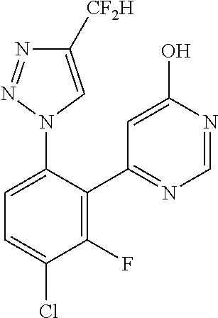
C1(N2C=C([CF2H])N=N2)=CC=C(Cl)C(F)=C1C1=NC=NC(O)=C1
